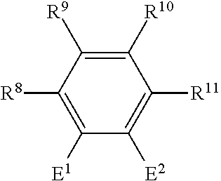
C1([R10])=C([R9])C([R8])=C([E1])C([E2])=C1[R11]
